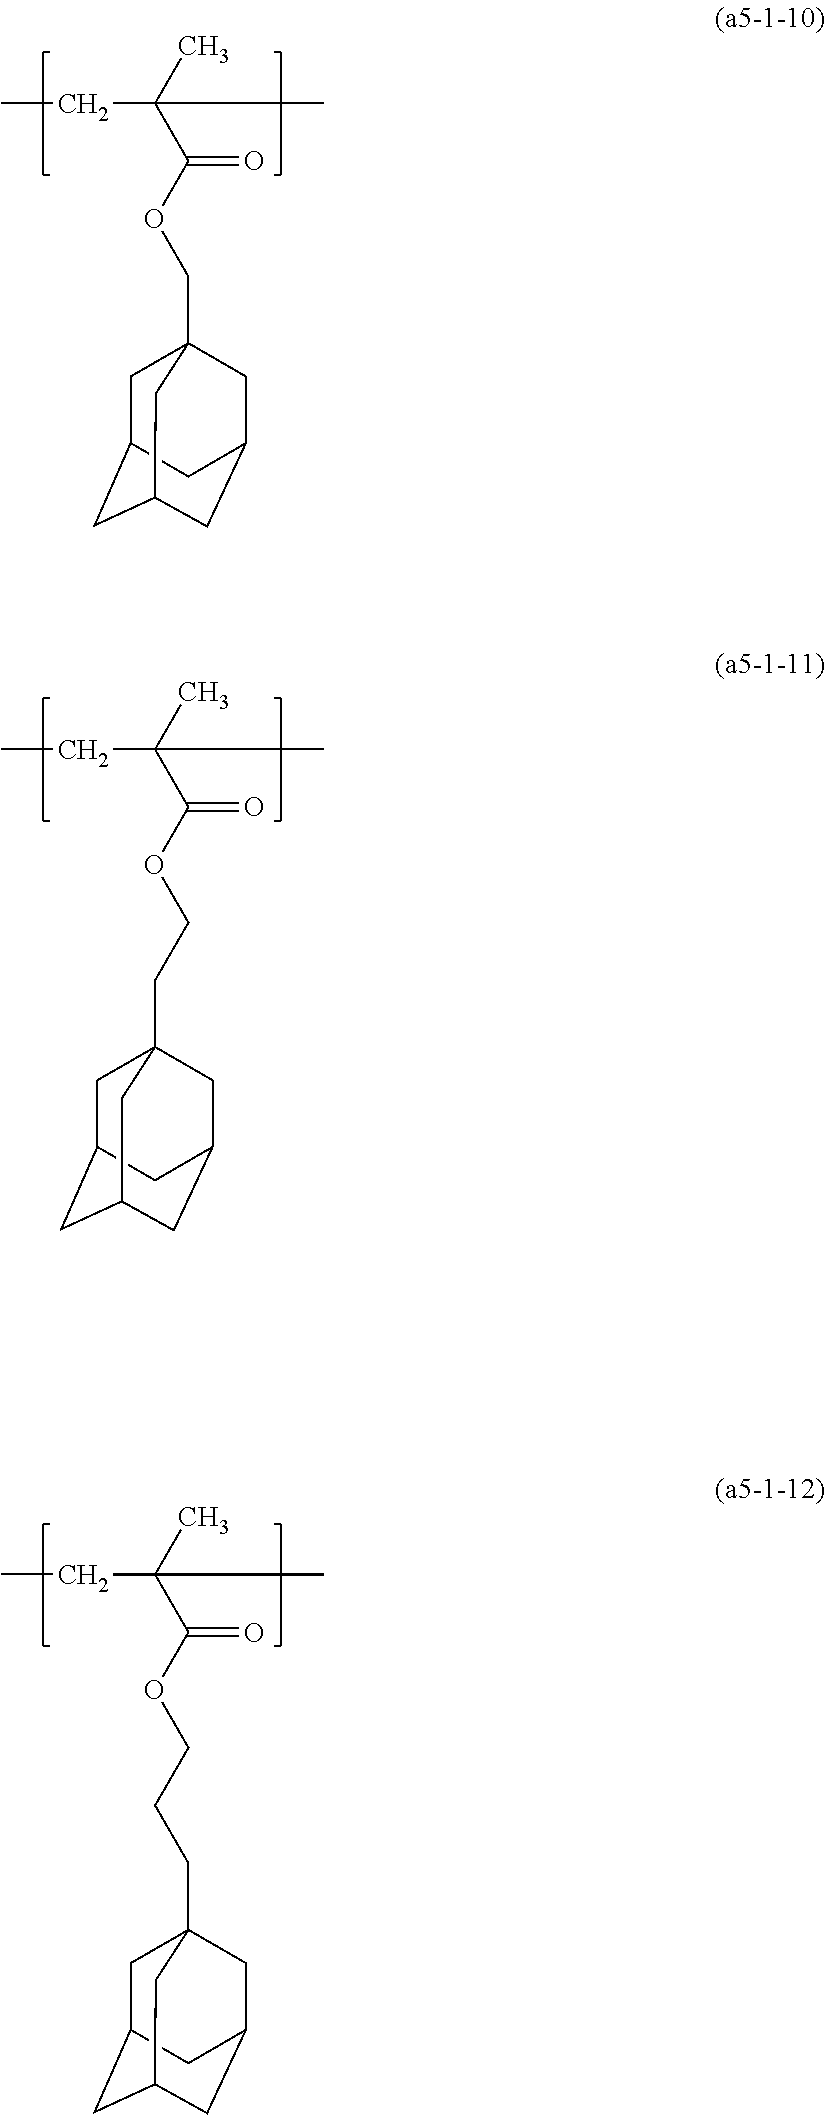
CCC(C(OCC12CC3CC(CC(C1)C3)C2)=O)(C)C.CCC(C(OCCC12CC3CC(CC(C1)C3)C2)=O)(C)C.CCC(C(OCCCC12CC3CC(CC(C1)C3)C2)=O)(C)C
